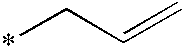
*CC=C
